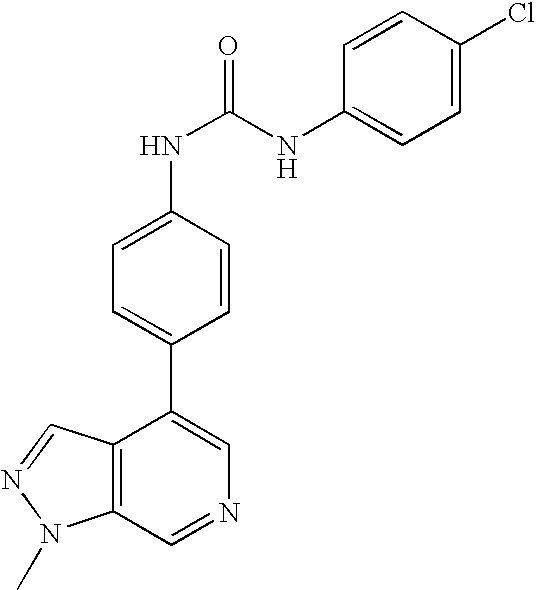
C12=C(C=NC=C1C1=CC=C(NC(=O)NC3=CC=C(Cl)C=C3)C=C1)N(C)N=C2
